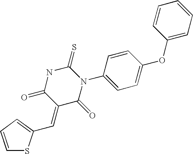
C1=CC=C(OC2=CC=C(N3C(=S)NC(=O)C(=CC4=CC=CS4)C3=O)C=C2)C=C1
